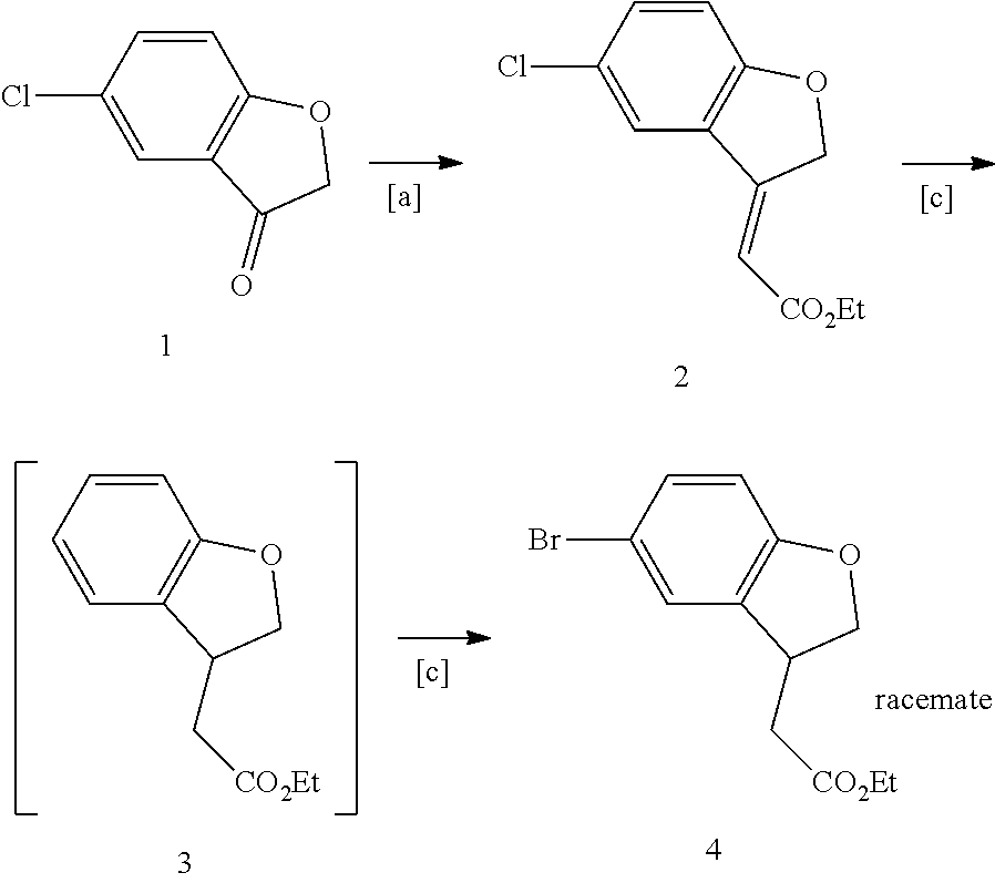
C1=CC(Cl)=CC2=C1OCC2=O.C1=CC(Cl)=CC2=C1OCC2=C[CO2Et].C1=CC=CC2=C1OCC2C[CO2Et].C1=CC(Br)=CC2=C1OCC2C[CO2Et]
